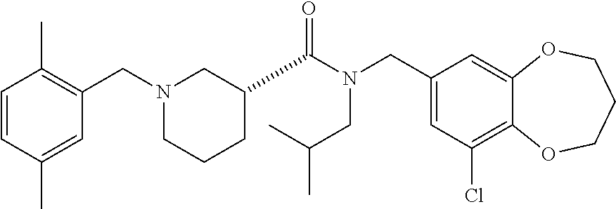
C1(CN(C(=O)C2CCCN(CC3=C(C)C=CC(C)=C3)C2)CC(C)C)=CC(Cl)=C2C(=C1)OCCCO2
